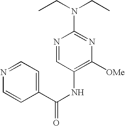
CCN(CC)C1=NC([OMe])=C(NC(=O)C2=CC=NC=C2)C=N1
